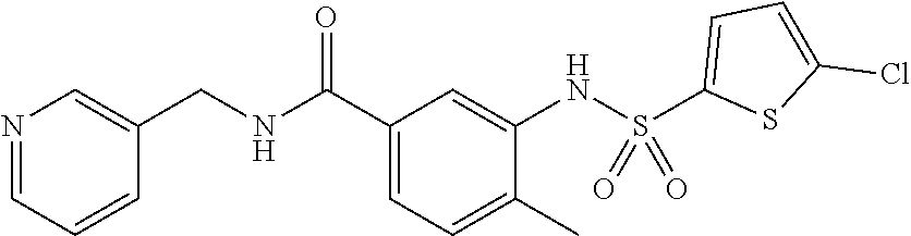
O=C(C1=CC=C(C)C(NS(C2=CC=C(Cl)S2)(=O)=O)=C1)NCC1=CN=CC=C1
